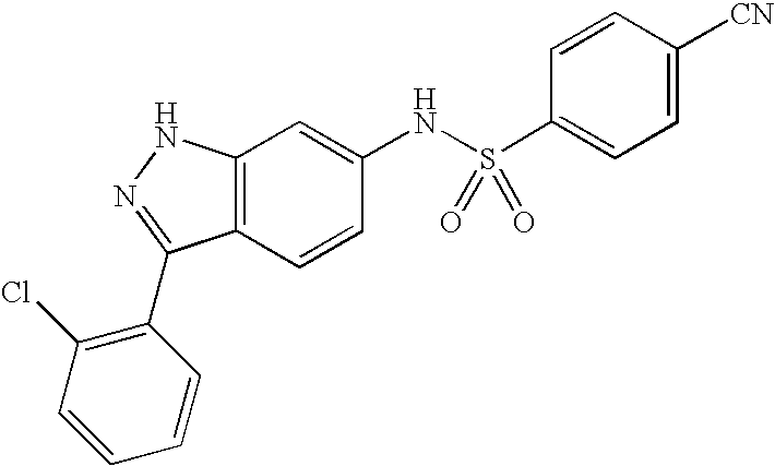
C12=C(C=CC(NS(C3=CC=C([CN])C=C3)(=O)=O)=C1)C(C1=C(Cl)C=CC=C1)=NN2
